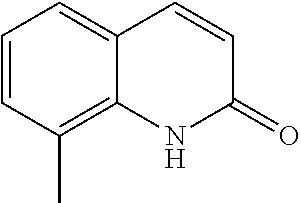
C1(=O)C=CC2=CC=CC(C)=C2N1
